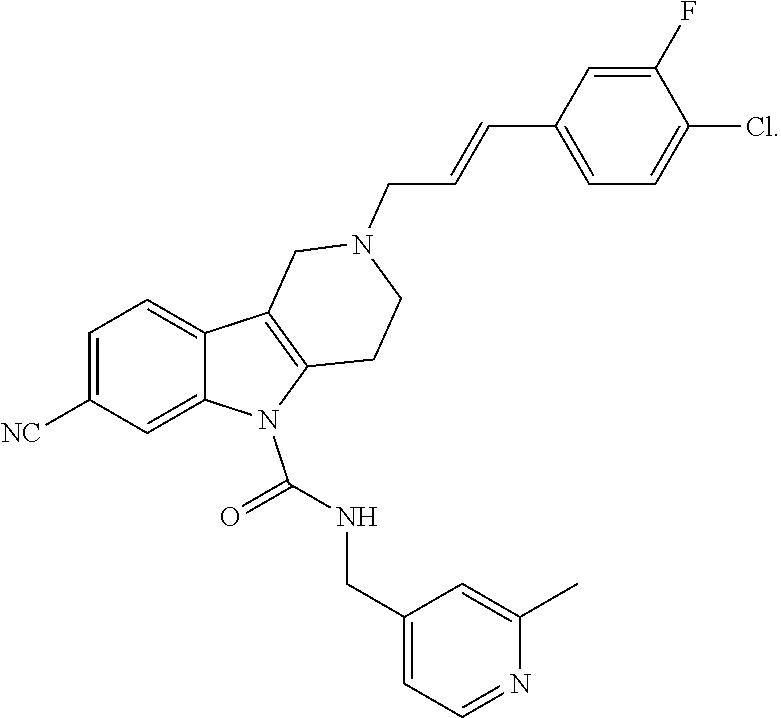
C1=C([NC])C=C2C(=C1)C1=C(N2C(=O)NCC2=CC=NC(C)=C2)CCN(CC=CC2=CC=C(Cl)C(F)=C2)C1
